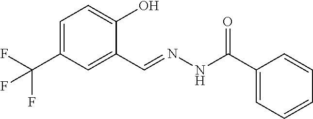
C1=C(C(F)(F)F)C=C(C=NNC(C2=CC=CC=C2)=O)C(O)=C1
